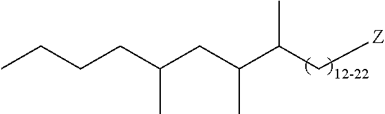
C(C(C[Z])C)(CC(CCCC)C)C
